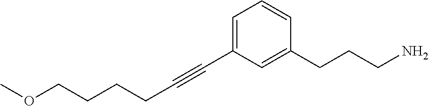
C(#CC1=CC=CC(CCCN)=C1)CCCCOC
